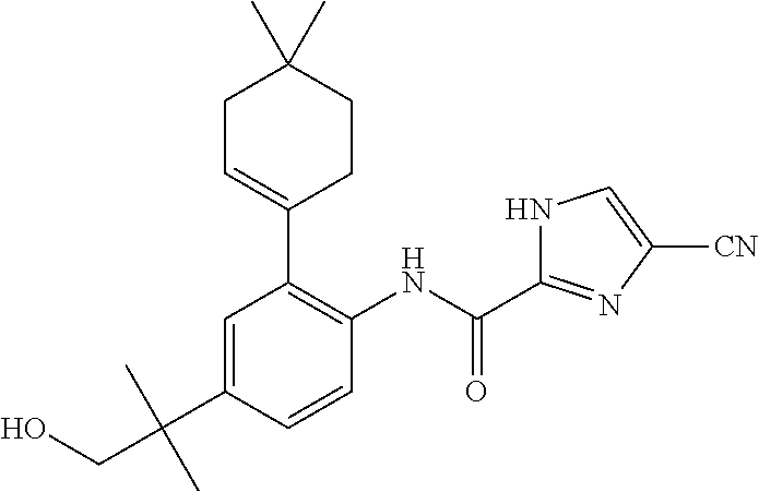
C1=C(C(CO)(C)C)C=CC(NC(=O)C2=NC([CN])=CN2)=C1C1=CCC(C)(C)CC1
